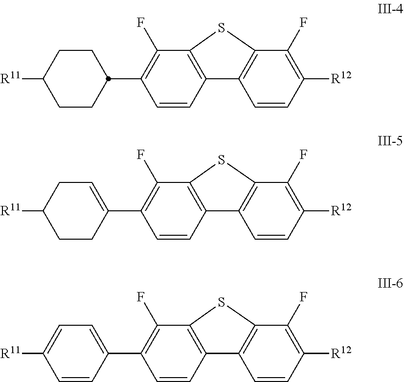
C1=CC([R12])=C(F)C2=C1C1=C(C(F)=C(C3CCC([R11])CC3)C=C1)S2.C1=CC([R12])=C(F)C2=C1C1=C(C(F)=C(C3=CCC([R11])CC3)C=C1)S2.C1=CC([R12])=C(F)C2=C1C1=C(C(F)=C(C3=CC=C([R11])C=C3)C=C1)S2
